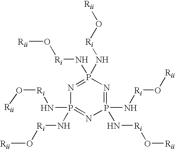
P1(N[Ri]O[Rii])(N[Ri]O[Rii])=NP(N[Ri]O[Rii])(N[Ri]O[Rii])=NP(N[Ri]O[Rii])(N[Ri]O[Rii])=N1
